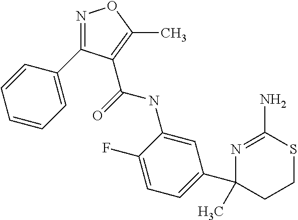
N1=C(C2=CC=CC=C2)C(C(NC2=CC(C3(C)CCSC(N)=N3)=CC=C2F)=O)=C(C)O1
